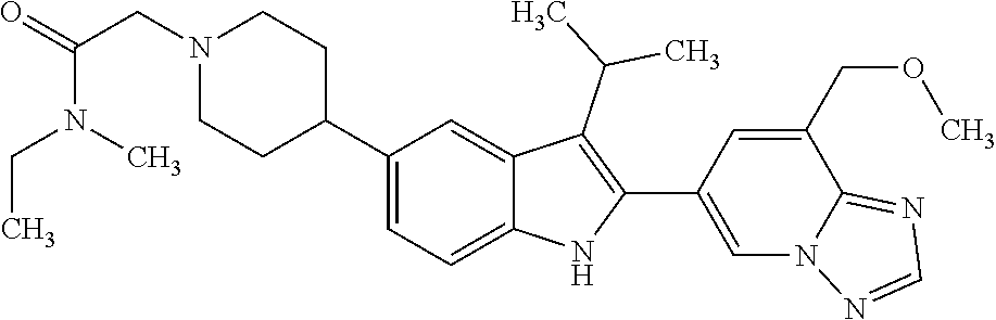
C1(C2CCN(CC(N(C)CC)=O)CC2)=CC=C2C(=C1)C(C(C)C)=C(C1=CN3C(=NC=N3)C(COC)=C1)N2
